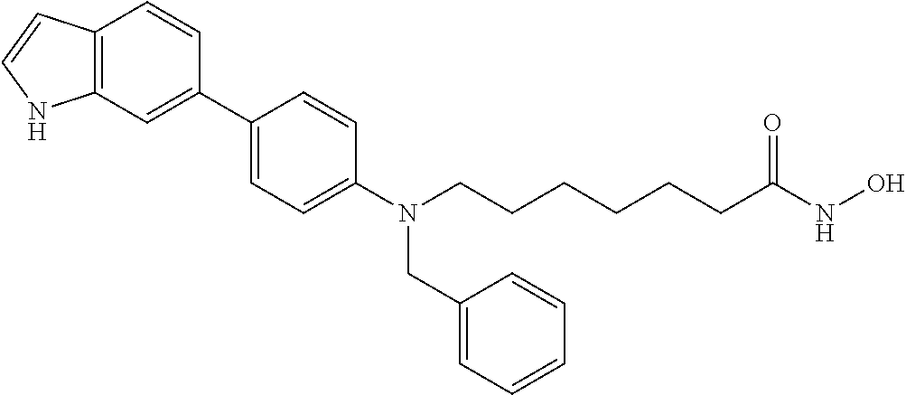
C1(C2=CC3=C(C=C2)C=CN3)=CC=C(N(CCCCCCC(NO)=O)CC2=CC=CC=C2)C=C1
